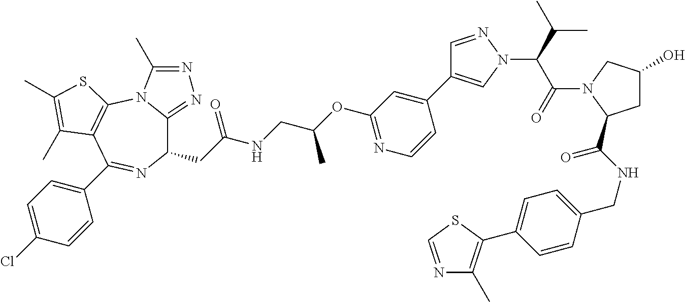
C1(CC(=O)NCC(OC2=NC=CC(C3=CN(C(C(N4C(C(NCC5=CC=C(C6=C(C)N=CS6)C=C5)=O)CC(O)C4)=O)C(C)C)N=C3)=C2)C)C2=NN=C(C)N2C2=C(C(C3=CC=C(Cl)C=C3)=N1)C(C)=C(C)S2
